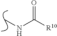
CNC([R10])=O
